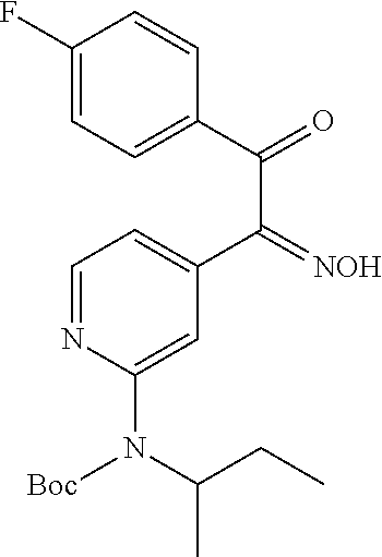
C1=C(C(C(=O)C2=CC=C(F)C=C2)=[NOH])C=C(N(C(CC)C)[Boc])N=C1
